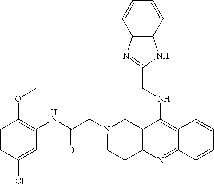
C1=CC(Cl)=CC(NC(CN2CC3=C(CC2)N=C2C(=C3NCC3=NC4=C(N3)C=CC=C4)C=CC=C2)=O)=C1OC
